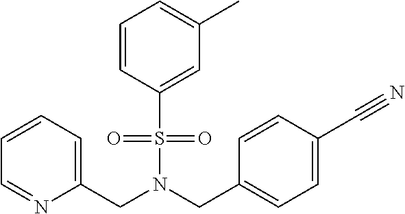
C(N(CC1=CC=C(C#N)C=C1)S(=O)(=O)C1=CC(C)=CC=C1)C1=CC=CC=N1
